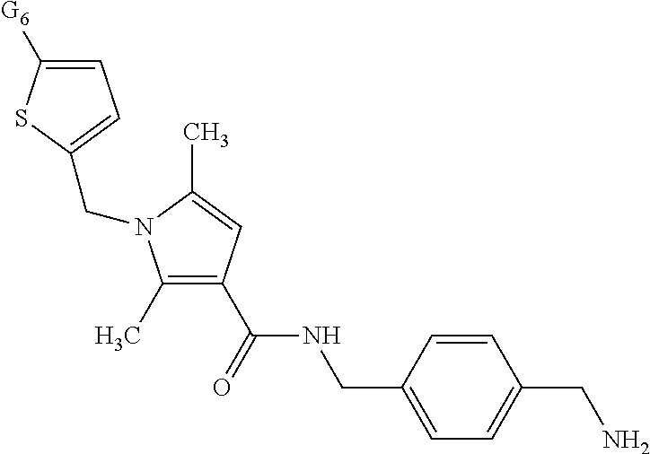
C1(C)=C(C(NCC2=CC=C(CN)C=C2)=O)C=C(C)N1CC1=CC=C([G6])S1
